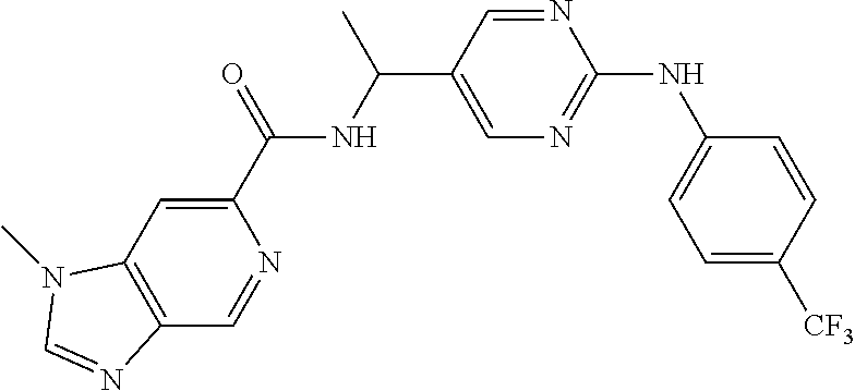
C12=C(C=C(C(NC(C3=CN=C(NC4=CC=C([CF3])C=C4)N=C3)C)=O)N=C1)N(C)C=N2
